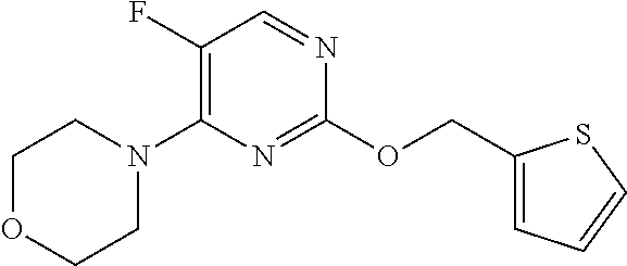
N1=C(OCC2=CC=CS2)N=CC(F)=C1N1CCOCC1
